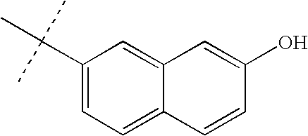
C1(C(C)(C)C)=CC=C2C(=C1)C=C(O)C=C2
